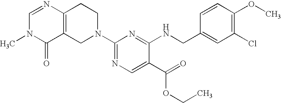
C1=NC2=C(C(=O)N1C)CN(C1=NC=C(C(OCC)=O)C(NCC3=CC(Cl)=C(OC)C=C3)=N1)CC2
